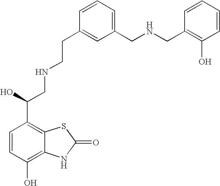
C1=CC(O)=C2C(=C1C(CNCCC1=CC(CNCC3=C(O)C=CC=C3)=CC=C1)O)SC(=O)N2
